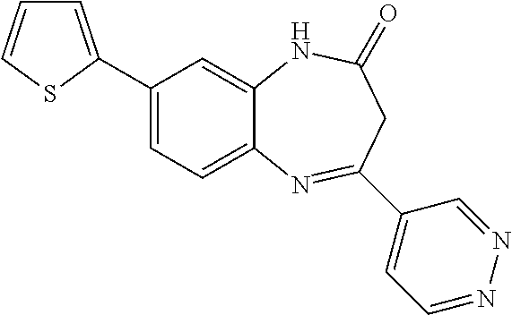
C1(C2=CC=CS2)=CC=C2C(=C1)NC(=O)CC(C1=CC=NN=C1)=N2
